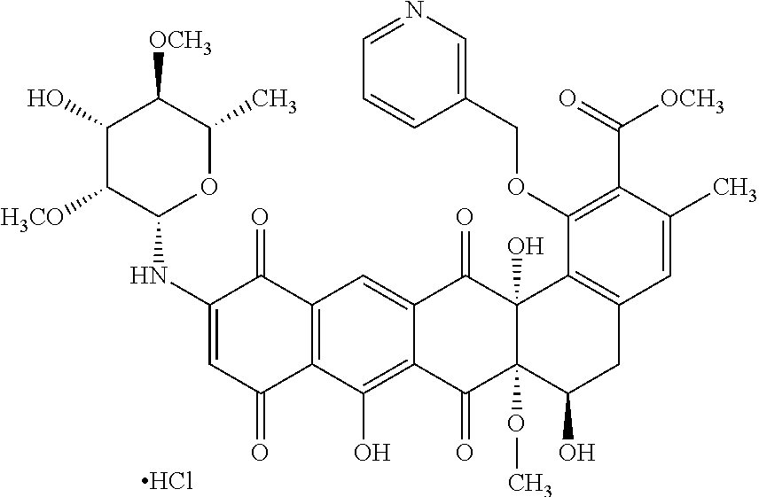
C12=C(C(O)=C3C(=C1)C(=O)C1(O)C(OC)(C3=O)C(O)CC3=C1C(OCC1=CN=CC=C1)=C(C(=O)[OCH3])C(C)=C3)C(=O)C=C(NC1OC(C)C([OCH3])C(O)C1[H3CO])C2=O.Cl
